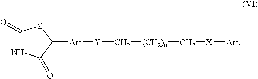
C1(=O)NC(=O)C([Ar1][Y]C[(CH2)n]C[X][Ar2])[Z]1
